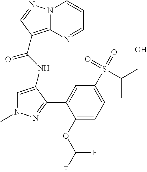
N12C(=C(C(NC3=CN(C)N=C3C3=CC(S(C(CO)C)(=O)=O)=CC=C3OC(F)F)=O)C=N1)N=CC=C2
